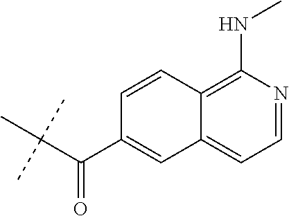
C(C(C1=CC2=CC=NC(NC)=C2C=C1)=O)(C)(C)C
